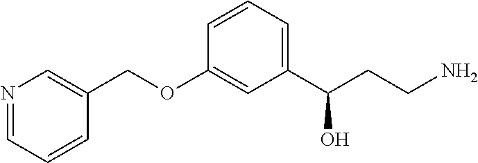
N1=CC=CC(COC2=CC(C(CCN)O)=CC=C2)=C1
